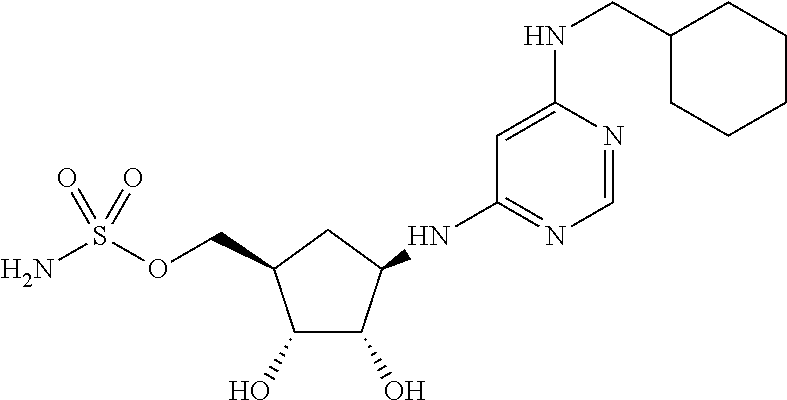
C1(O)C(O)C(NC2=NC=NC(NCC3CCCCC3)=C2)CC1COS(N)(=O)=O
